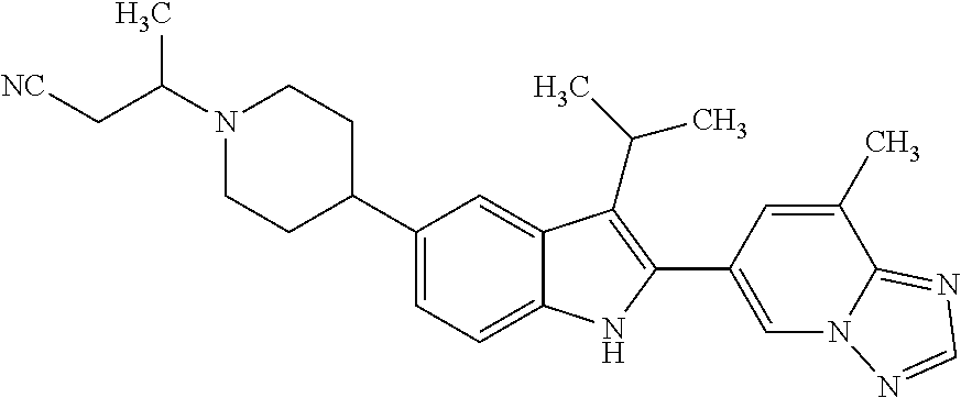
N1(C(C[NC])C)CCC(C2=CC=C3C(=C2)C(C(C)C)=C(C2=CN4C(=NC=N4)C(C)=C2)N3)CC1
